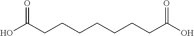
O=C(CCCCCCCC(O)=O)O
